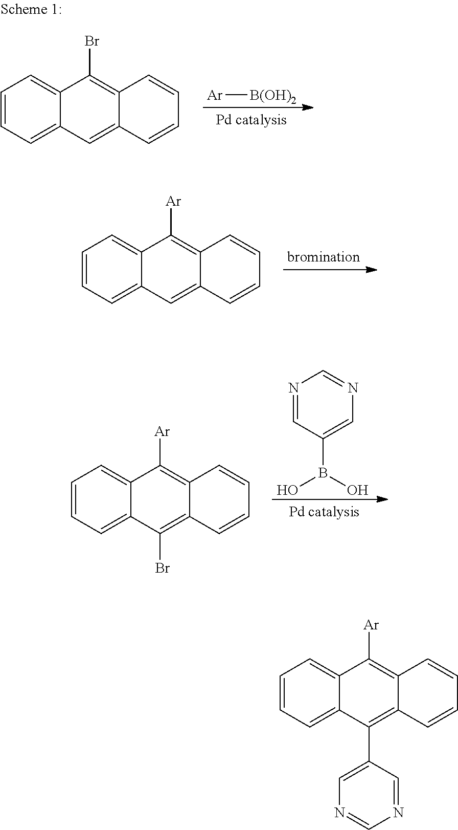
[Ar][B(OH)2].C1=CC=C2C(=C1)C(Br)=C1C(=C2)C=CC=C1.C1=CC=C2C(=C1)C([Ar])=C1C(=C2)C=CC=C1.N1=CC(B(O)O)=CN=C1.C1=CC=C2C(=C1)C([Ar])=C1C(=C2Br)C=CC=C1.C1=CC=C2C(=C1)C([Ar])=C1C(=C2C2=CN=CN=C2)C=CC=C1
